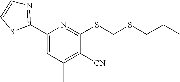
C1([CN])=C(C)C=C(C2=NC=CS2)N=C1SCSCCC
